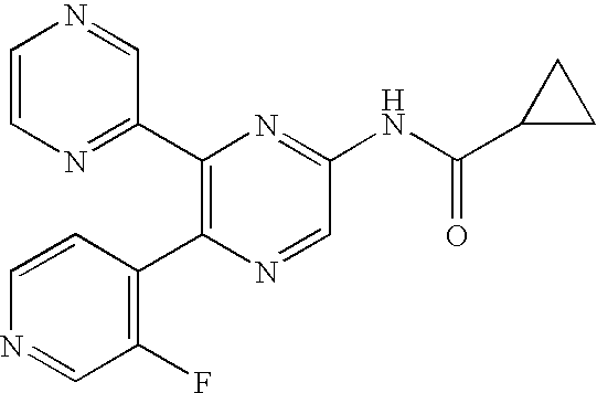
C1(C2=C(C3=C(F)C=NC=C3)N=CC(NC(C3CC3)=O)=N2)=NC=CN=C1
